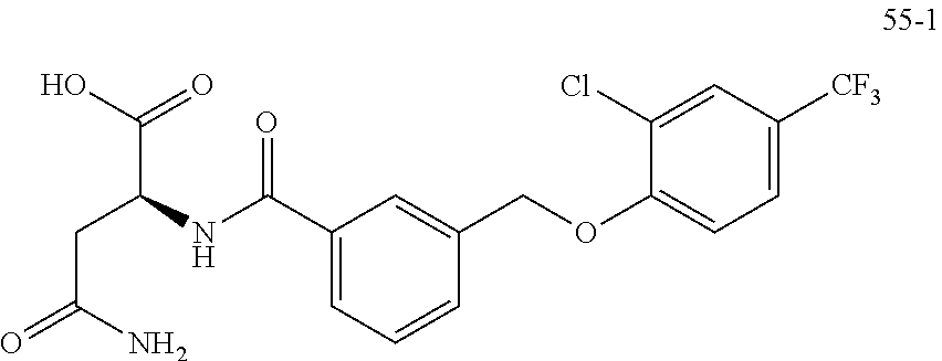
C1(C(NC(CC(N)=O)C(O)=O)=O)=CC=CC(COC2=CC=C([CF3])C=C2Cl)=C1
